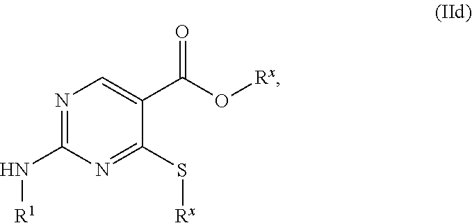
N1=C(N[R1])N=C(S[Rx])C(C(O[Rx])=O)=C1
